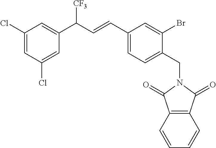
C1(Cl)=CC(C(C=CC2=CC=C(CN3C(=O)C4=C(C3=O)C=CC=C4)C(Br)=C2)[CF3])=CC(Cl)=C1
